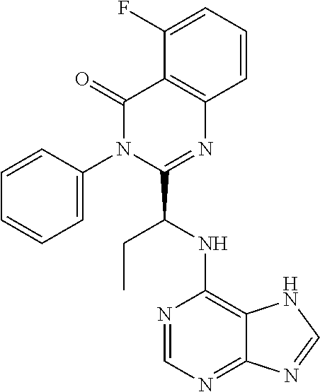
C1=CC=CC=C1N1C(C(NC2=C3C(=NC=N2)N=CN3)CC)=NC2=C(C1=O)C(F)=CC=C2
